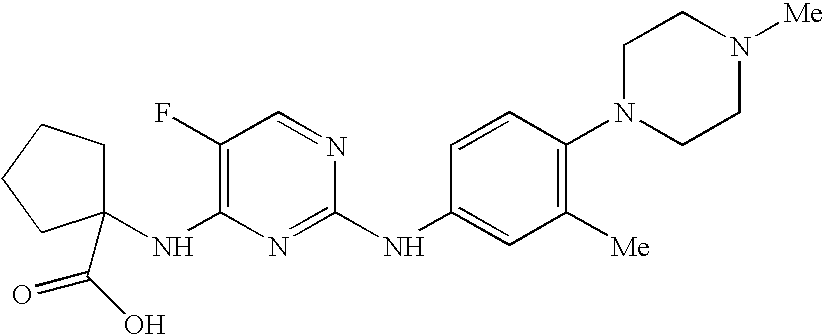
C1(C(O)=O)(NC2=C(F)C=NC(NC3=CC([Me])=C(N4CCN([Me])CC4)C=C3)=N2)CCCC1
